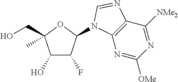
C1(O)C(F)C(N2C3=C(C([NMe2])=NC([OMe])=N3)N=C2)OC1(CO)C
